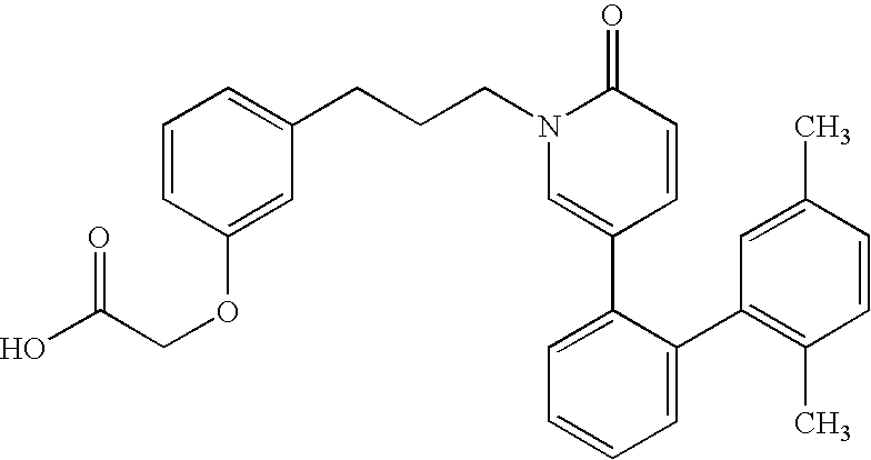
C(CN1C=C(C2=CC=CC=C2C2=C(C)C=CC(C)=C2)C=CC1=O)CC1=CC=CC(OCC(O)=O)=C1
